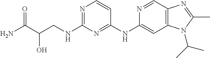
C1(NC2=CC3=C(C=N2)N=C(C)N3C(C)C)=NC(NCC(C(N)=O)O)=NC=C1
